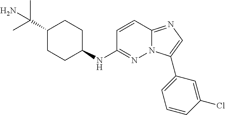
C1(C(C)(C)N)CCC(NC2=NN3C(=NC=C3C3=CC=CC(Cl)=C3)C=C2)CC1
